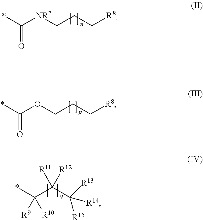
[NR7](C(*)=O)CCC[R8].C(CC[R8])OC(*)=O.C(C(C([R15])([R13])[R14])([R11])[R12])(*)([R9])[R10]
